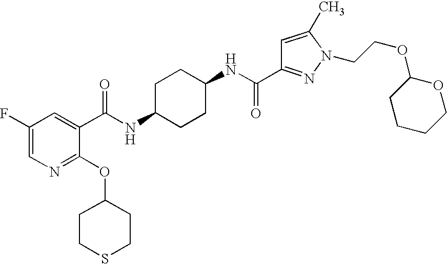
C1(F)=CN=C(OC2CCSCC2)C(C(NC2CCC(NC(=O)C3=NN(CCOC4CCCCO4)C(C)=C3)CC2)=O)=C1
